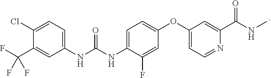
C1(Cl)=CC=C(NC(NC2=CC=C(OC3=CC=NC(C(NC)=O)=C3)C=C2F)=O)C=C1C(F)(F)F
